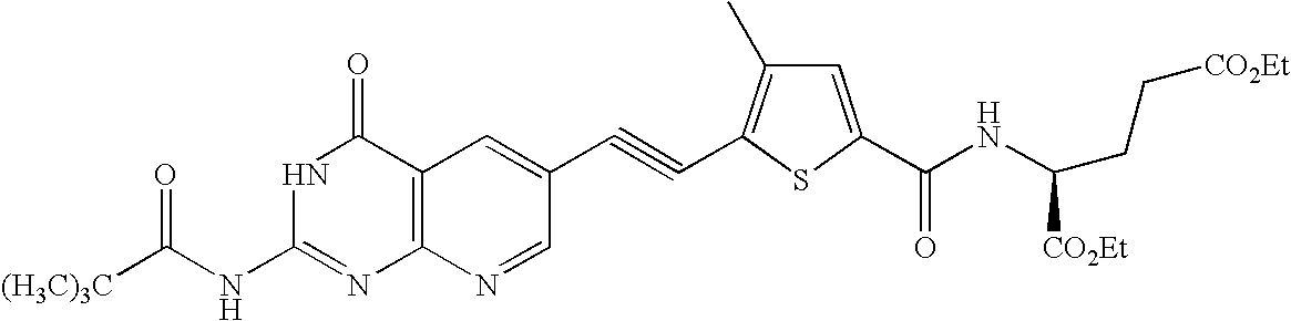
C1=C(C(NC(CC[CO2Et])[CO2Et])=O)SC(C#CC2=CC3=C(N=C2)N=C(NC([(H3C)3C])=O)NC3=O)=C1C
